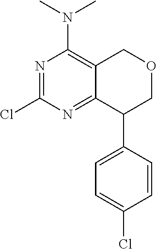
C1(Cl)=NC(N(C)C)=C2C(=N1)C(C1=CC=C(Cl)C=C1)COC2
